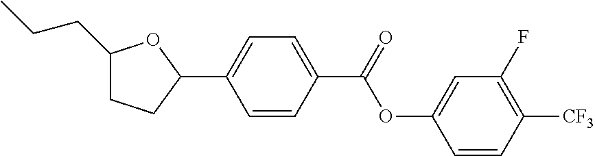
C1(CCC)CCC(C2=CC=C(C(OC3=CC(F)=C([CF3])C=C3)=O)C=C2)O1
